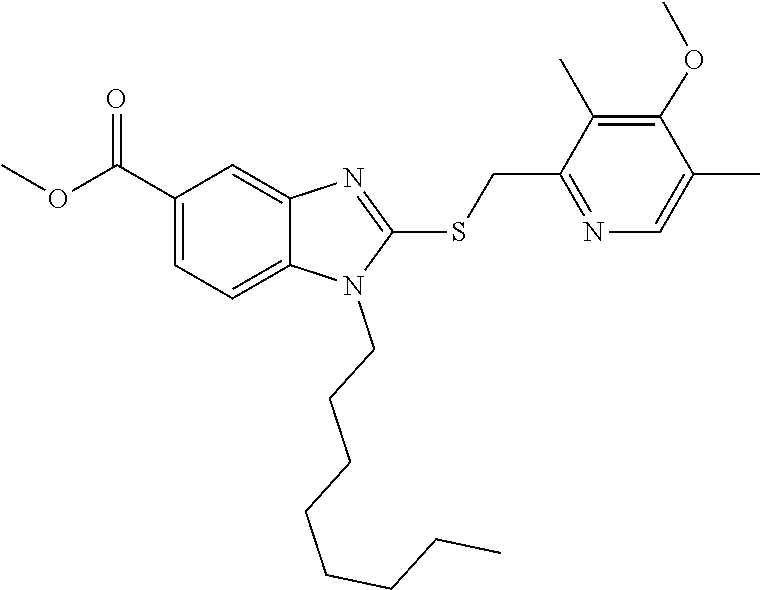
COC(=O)C1=CC=C2N(CCCCCCCC)C(SCC3=NC=C(C)C(OC)=C3C)=NC2=C1
